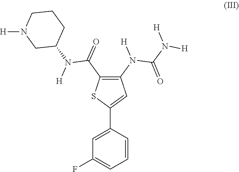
C1=CC(C2=CC(N([H])C(=O)N([H])[H])=C(C(N([H])C3CCCN([H])C3)=O)S2)=CC(F)=C1
